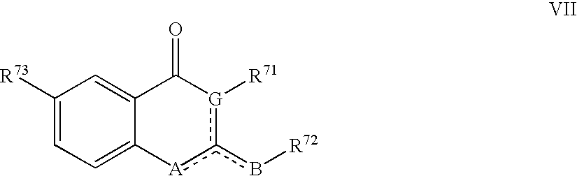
C1([R73])=CC=C2C(=C1)C(=O)[G]([R71])c(b[R72])[A]2
